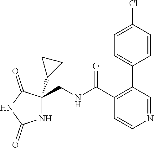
C1=C(Cl)C=CC(C2=C(C(NCC3(C4CC4)NC(=O)NC3=O)=O)C=CN=C2)=C1
